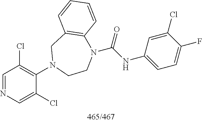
C1=NC=C(Cl)C(N2CCN(C(NC3=CC=C(F)C(Cl)=C3)=O)C3=C(C2)C=CC=C3)=C1Cl
